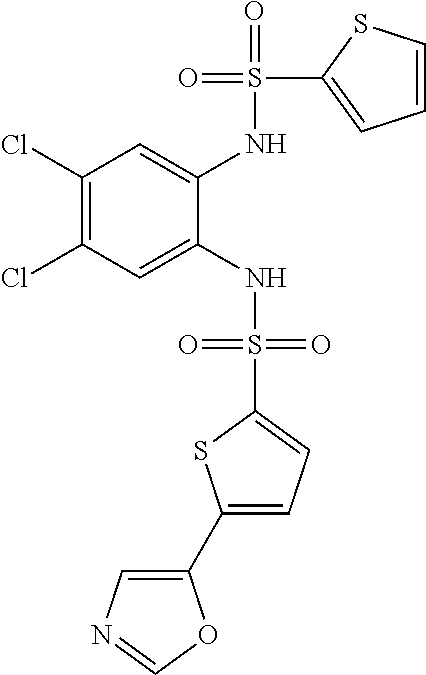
C1(Cl)=C(Cl)C=C(NS(=O)(=O)C2=CC=C(C3=CN=CO3)S2)C(NS(=O)(C2=CC=CS2)=O)=C1
